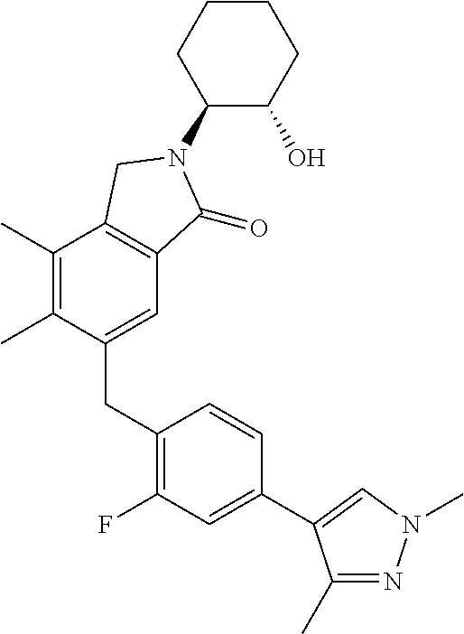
C1(N2C(=O)C3=C(C(C)=C(C)C(CC4=C(F)C=C(C5=CN(C)N=C5C)C=C4)=C3)C2)C(O)CCCC1
